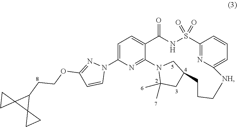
C1=C(N2N=C(OCCC3C4(C35CC5)CC4)C=C2)N=C2C(=C1)C(=O)NS(=O)(=O)C1=NC(=CC=C1)[NH]CCCC1CC(C)(C)N2C1
